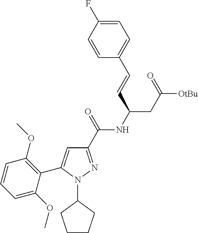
C1CCC(N2N=C(C(=O)NC(CC([OtBu])=O)C=CC3=CC=C(F)C=C3)C=C2C2=C(OC)C=CC=C2OC)C1
